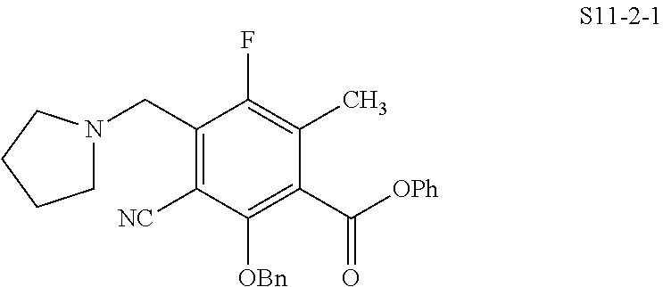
C1(CN2CCCC2)=C([NC])C([OBn])=C(C([OPh])=O)C(C)=C1F
